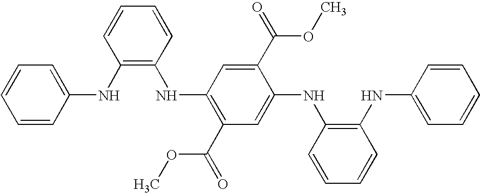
C1(NC2=CC=CC=C2)=C(NC2=C(C(=O)OC)C=C(NC3=C(NC4=CC=CC=C4)C=CC=C3)C(C(=O)OC)=C2)C=CC=C1
